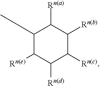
C1(CC)C([Rn(e)])C([Rn(d)])C([Rn(c)])C([Rn(b)])C1[Rn(a)]
